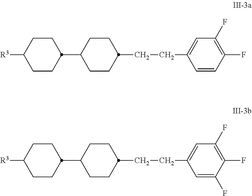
C1([R3])CCC(C2CCC(CCC3=CC(F)=C(F)C=C3)CC2)CC1.C1([R3])CCC(C2CCC(CCC3=CC(F)=C(F)C(F)=C3)CC2)CC1
